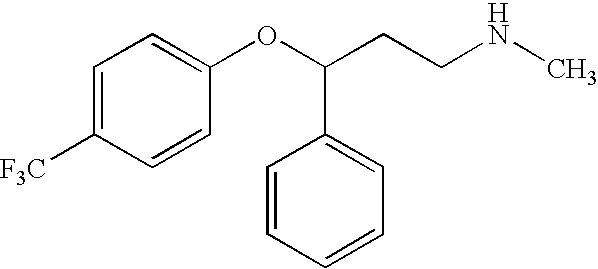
C1=C([F3C])C=CC(OC(CCNC)C2=CC=CC=C2)=C1
